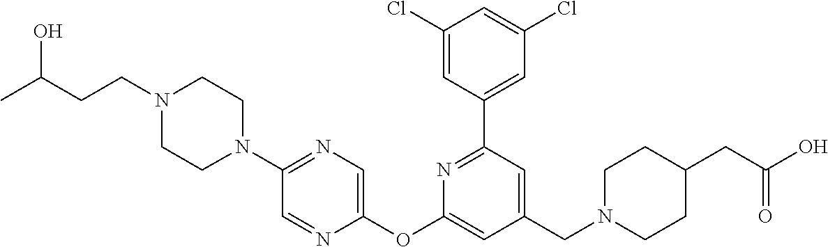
C1(Cl)=CC(C2=NC(OC3=CN=C(N4CCN(CCC(C)O)CC4)C=N3)=CC(CN3CCC(CC(O)=O)CC3)=C2)=CC(Cl)=C1
